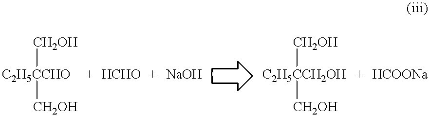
[C2H5CCHO]([CH2OH])[CH2OH].[C2H5CCH2OH]([CH2OH])[CH2OH]
